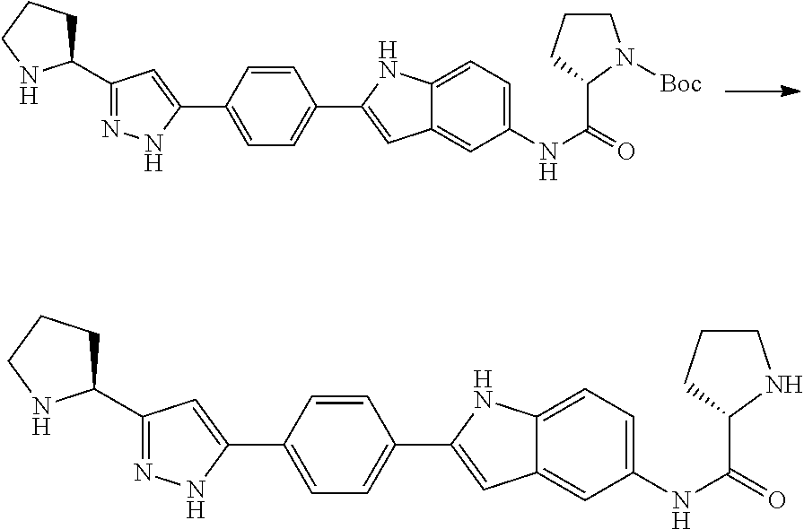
C1(C2=NNC(C3=CC=C(C4=CC5=CC(NC(=O)C6N([Boc])CCC6)=CC=C5N4)C=C3)=C2)CCCN1.C1(C2=NNC(C3=CC=C(C4=CC5=CC(NC(=O)C6NCCC6)=CC=C5N4)C=C3)=C2)CCCN1
